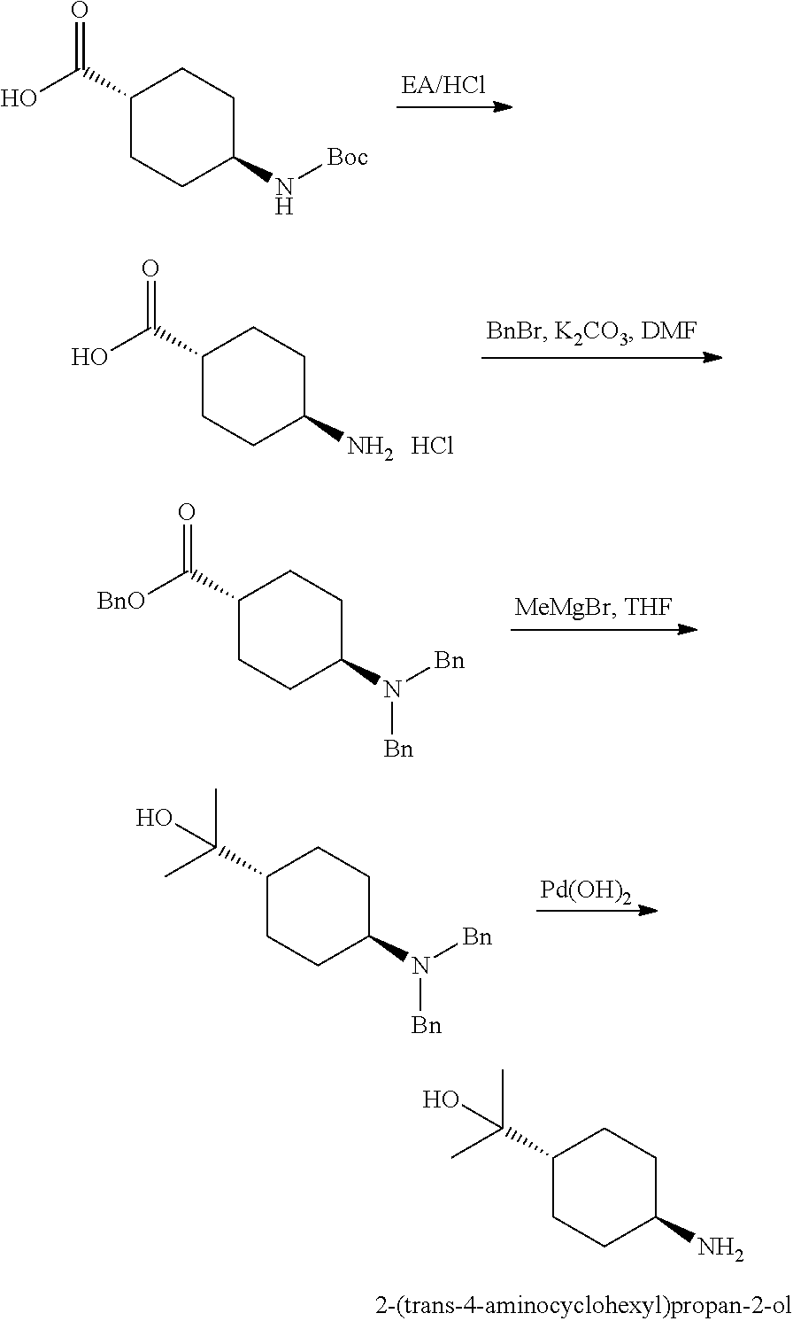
C1(C(O)=O)CCC(N[Boc])CC1.C1(C(O)=O)CCC(N)CC1.Cl.C1(C([BnO])=O)CCC(N([Bn])[Bn])CC1.C1(C(C)(C)O)CCC(N([Bn])[Bn])CC1.[Pd(OH)2].C1(C(C)(C)O)CCC(N)CC1
